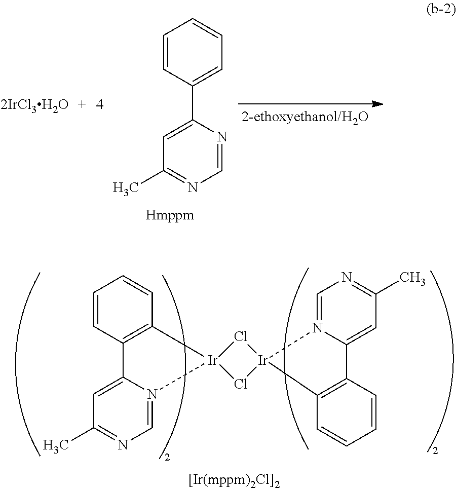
C1=NC(C2=CC=CC=C2)=CC(C)=N1.[2IrCl3H2O].C1=N2C(=CC(C)=N1)C1=C(C=CC=C1)[Ir]21Cl[Ir]2(Cl1)N1=CN=C(C)C=C1C1=C2C=CC=C1
